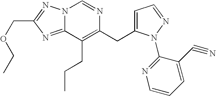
N12C(=NC(COCC)=N1)C(CCC)=C(CC1=CC=NN1C1=NC=CC=C1C#N)N=C2
